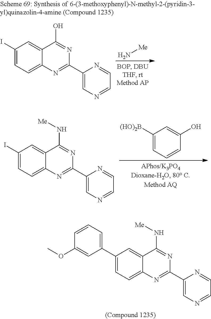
C1(C2=CC=C3C(=C2)C(N[Me])=NC(C2=CN=CC=N2)=N3)=CC=CC(OC)=C1.C1([(HO)2B])=CC=CC(O)=C1.IC1=CC=C2C(=C1)C(N[Me])=NC(C1=CN=CC=N1)=N2.N[Me].IC1=CC=C2C(=C1)C(O)=NC(C1=CN=CC=N1)=N2
